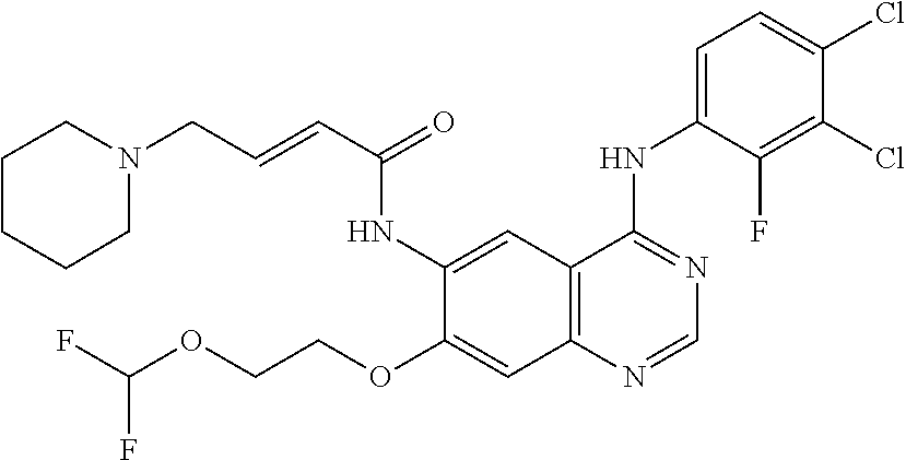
C12=C(N=CN=C1NC1=CC=C(Cl)C(Cl)=C1F)C=C(OCCOC(F)F)C(NC(C=CCN1CCCCC1)=O)=C2
